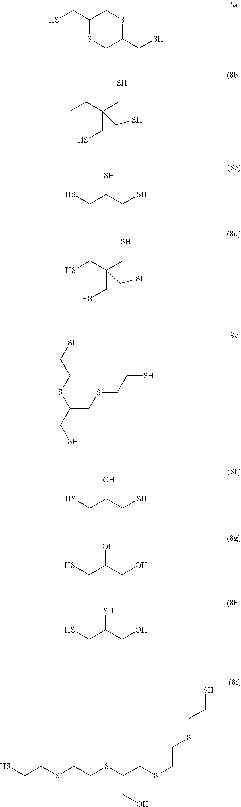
C1(CS)SCC(CS)SC1.CCC(CS)(CS)CS.SCC(CS)S.SCC(CS)(CS)CS.SCCSC(CS)CSCCS.SCC(CS)O.SCC(CO)O.SCC(CO)S.SCCSCCSC(CSCCSCCS)CO
